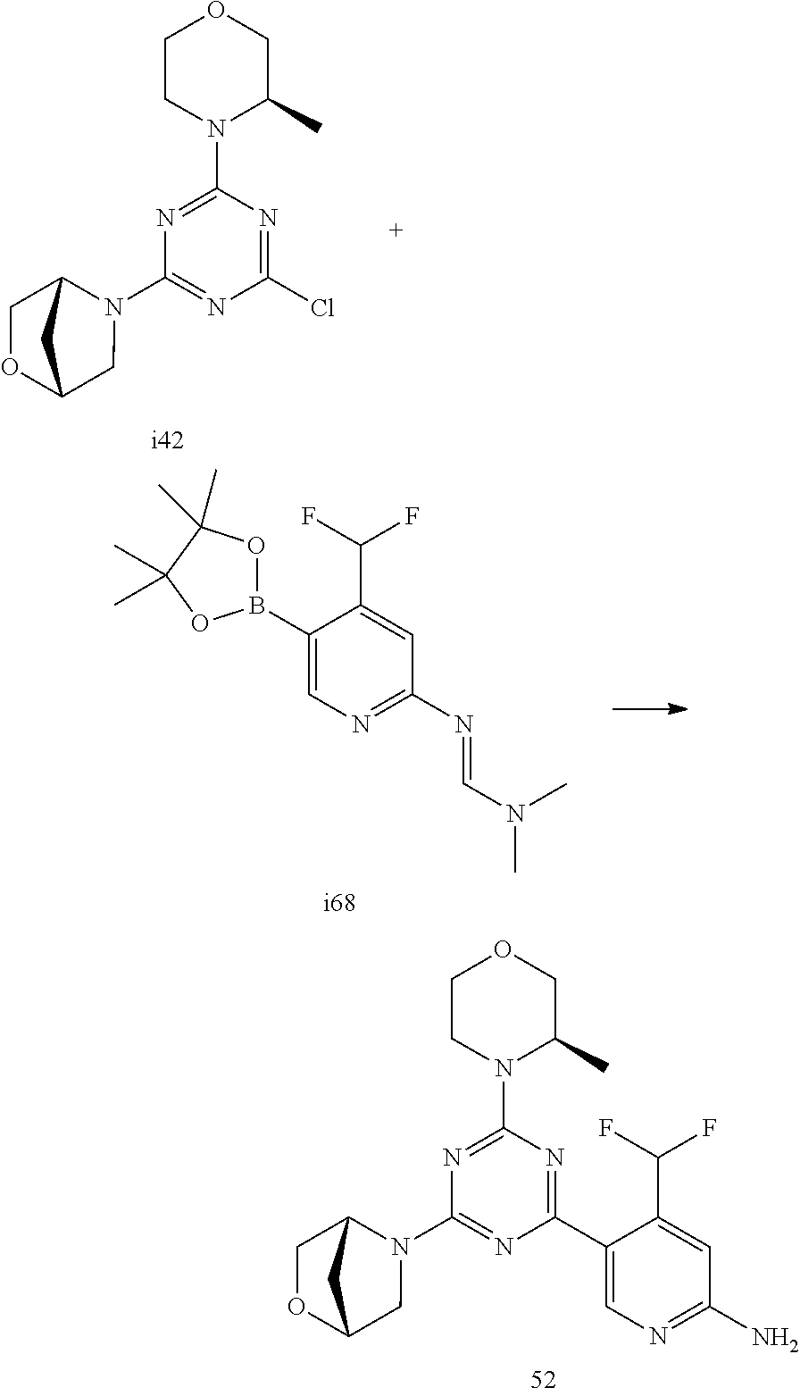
C1(C2=CN=C(N)C=C2C(F)F)=NC(N2C(C)COCC2)=NC(N2C3COC(C2)C3)=N1.C1(Cl)=NC(N2C(C)COCC2)=NC(N2C3COC(C2)C3)=N1.C1(B2OC(C)(C)C(C)(C)O2)=CN=C(N=CN(C)C)C=C1C(F)F
